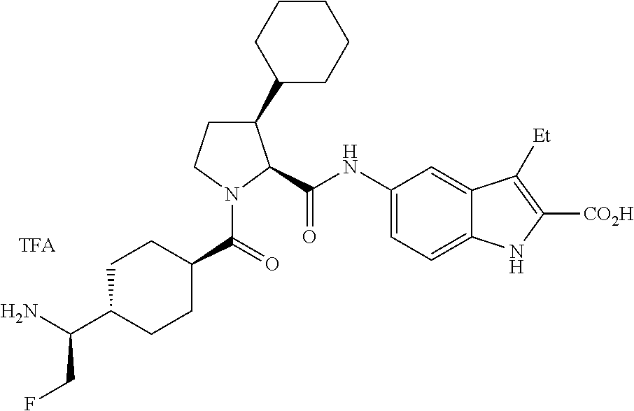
C1C(C(N)CF)CCC(C(N2C(C(=O)NC3=CC=C4C(=C3)C([Et])=C([CO2H])N4)C(C3CCCCC3)CC2)=O)C1.[TFA]
